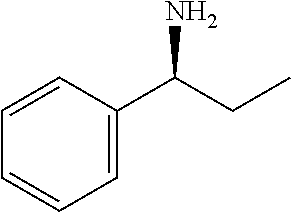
C1=CC=C(C(CC)N)C=C1
